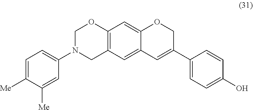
C1(N2CC3=C(OC2)C=C2C(=C3)C=C(C3=CC=C(O)C=C3)CO2)=CC=C([Me])C([Me])=C1
